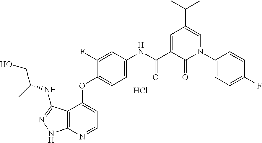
C12=C(N=CC=C1OC1=CC=C(NC(C3=CC(C(C)C)=CN(C4=CC=C(F)C=C4)C3=O)=O)C=C1F)NN=C2NC(C)CO.Cl
